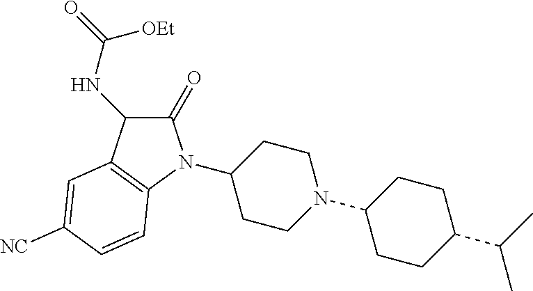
C1(N2C(=O)C(NC(=O)[OEt])C3=C2C=CC([CN])=C3)CCN(C2CCC(C(C)C)CC2)CC1
